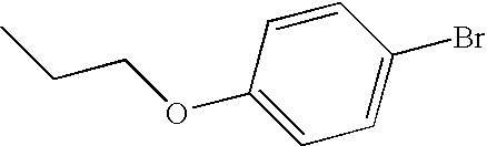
C1(OCCC)=CC=C(Br)C=C1
